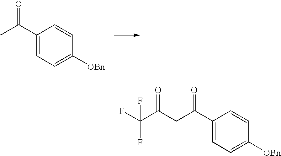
CC(C1=CC=C([OBn])C=C1)=O.C(C(C1=CC=C([OBn])C=C1)=O)C(C(F)(F)F)=O
